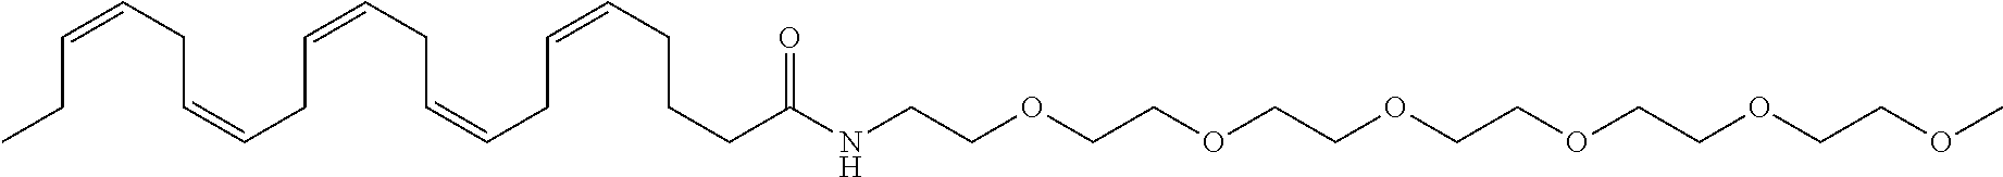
C(C=CCC=CCC=CCC=CCC=CCC)CCC(NCCOCCOCCOCCOCCOCCOC)=O
